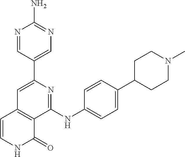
C1(C2=CN=C(N)N=C2)=CC2=C(C(NC3=CC=C(C4CCN(C)CC4)C=C3)=N1)C(=O)NC=C2
